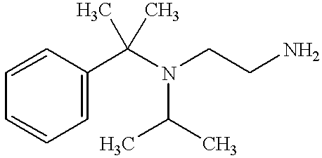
C1=C(C(N(CCN)C(C)C)(C)C)C=CC=C1
